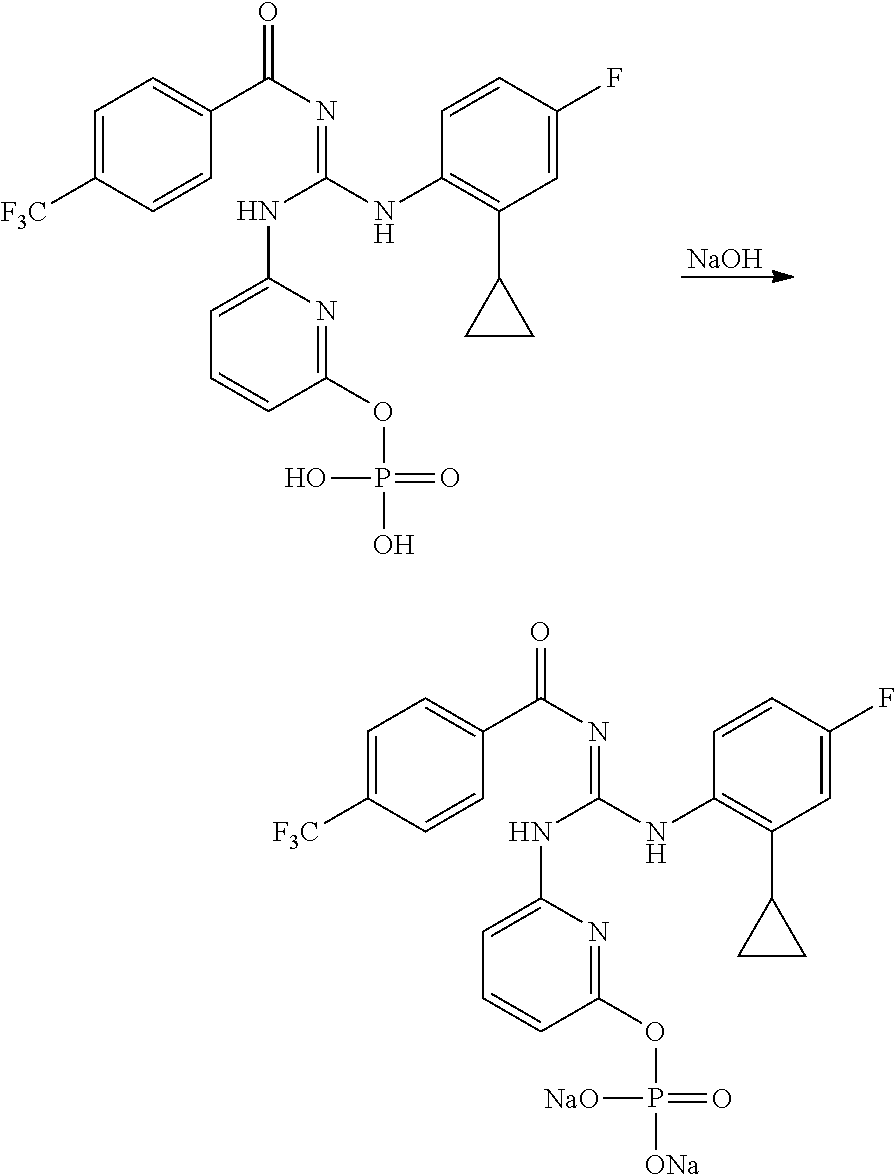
[NaOH].C1=C([F3C])C=CC(C(=O)N=C(NC2=CC=CC(OP(O)(=O)O)=N2)NC2=C(C3CC3)C=C(F)C=C2)=C1.C1=C([F3C])C=CC(C(=O)N=C(NC2=CC=CC(OP([NaO])(=O)[ONa])=N2)NC2=C(C3CC3)C=C(F)C=C2)=C1
